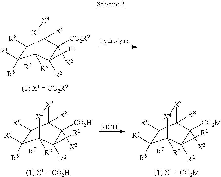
[MOH].C1([R6])([R7])C([R4])([R5])C2([R3])[X4][X3]C1([R8])C([CO2H])([X2])C2([R1])[R2].C1([R6])([R7])C([R4])([R5])C2([R3])[X4][X3]C1([R8])C([CO2M])([X2])C2([R1])[R2].C1([R6])([R7])C([R4])([R5])C2([R3])[X4][X3]C1([R8])C([CO2R9])([X2])C2([R1])[R2]
